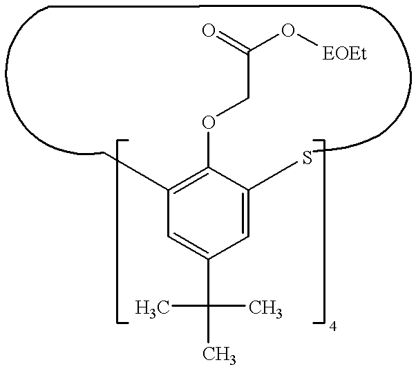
C1(OCC(O[EOEt])=O)=C(C)C=C(C(C)(C)C)C=C1S
